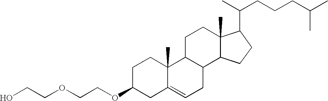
C1C(OCCOCCO)CC2=CCC3C(C2(C)C1)CCC1(C)C3CCC1C(C)CCCC(C)C
